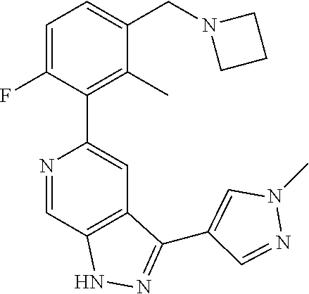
N1=CC2=C(C=C1C1=C(C)C(CN3CCC3)=CC=C1F)C(C1=CN(C)N=C1)=NN2
